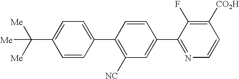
C1=CC(C2=C([NC])C=C(C3=NC=CC([CO2H])=C3F)C=C2)=CC=C1C([Me])([Me])[Me]
